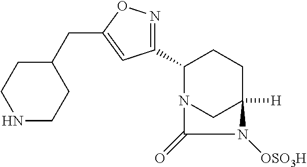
C1(C2=NOC(CC3CCNCC3)=C2)N2CC([H])(CC1)N([OSO3H])C2=O
